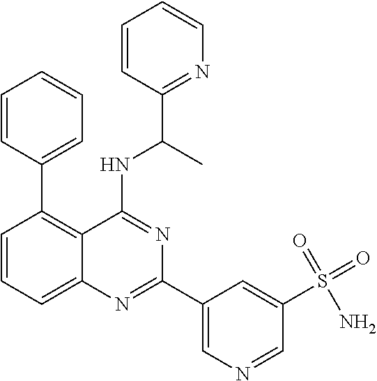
C1=CC(C2=C3C(=CC=C2)N=C(C2=CN=CC(S(=O)(=O)N)=C2)N=C3NC(C2=NC=CC=C2)C)=CC=C1
